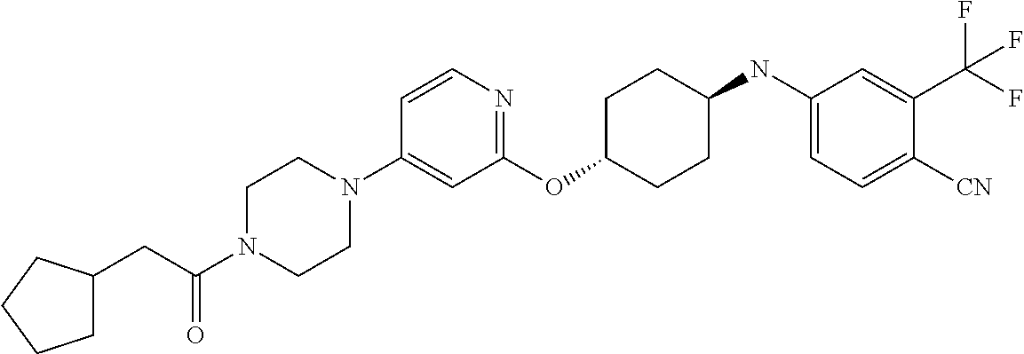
C1(OC2CCC(NC3=CC=C([CN])C(C(F)(F)F)=C3)CC2)=NC=CC(N2CCN(C(CC3CCCC3)=O)CC2)=C1
